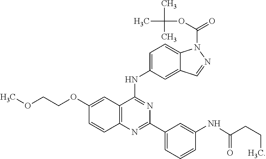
C12=C(N=C(C3=CC=CC(NC(=O)CCC)=C3)N=C1NC1=CC=C3C(=C1)C=NN3C(OC(C)(C)C)=O)C=CC(OCCOC)=C2
